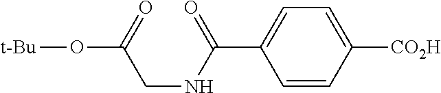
[t-Bu]OC(CNC(=O)C1=CC=C([CO2H])C=C1)=O
